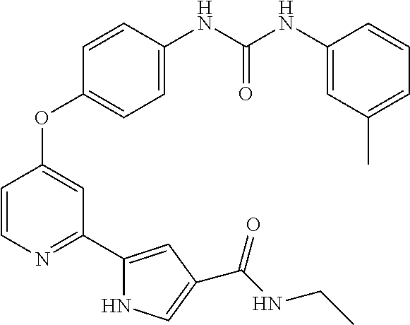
C1=CN=C(C2=CC(C(NCC)=O)=CN2)C=C1OC1=CC=C(NC(NC2=CC(C)=CC=C2)=O)C=C1
